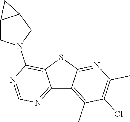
C12=NC=NC(N3CC4C(C3)C4)=C1SC1=NC(C)=C(Cl)C(C)=C21
